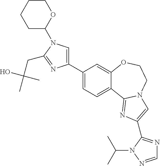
C1(C2=CN(C3OCCCC3)C(CC(C)(O)C)=N2)=CC=C2C(=C1)OCCN1C2=NC(C2=NC=NN2C(C)C)=C1
